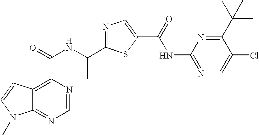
C12=NC=NC(C(NC(C3=NC=C(C(=O)NC4=NC=C(Cl)C(C(C)(C)C)=N4)S3)C)=O)=C1C=CN2C
